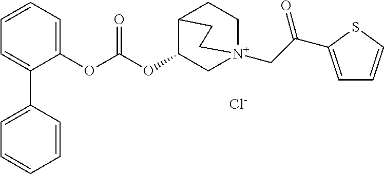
[Cl-].C(OC1C[N+]2(CC(=O)C3=CC=CS3)CCC1CC2)(OC1=CC=CC=C1C1=CC=CC=C1)=O
